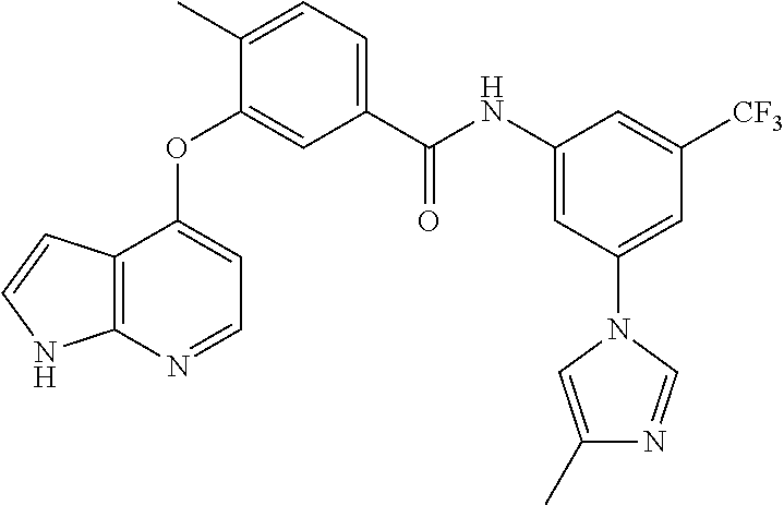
O(C1=CC(C(NC2=CC(N3C=C(C)N=C3)=CC([CF3])=C2)=O)=CC=C1C)C1=CC=NC2=C1C=CN2
